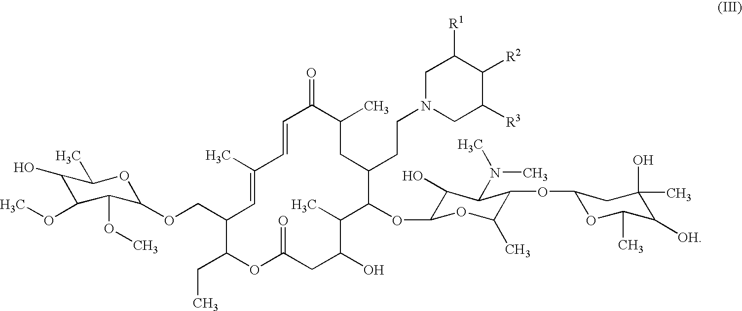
C1(O)C(OC)C(OC)C(OCC2C(CC)OC(=O)CC(O)C(C)C(OC3C(O)C(N(C)C)C(OC4OC(C)C([OH])C(O)(C)C4)C(C)O3)C(CCN3CC([R3])C([R2])C([R1])C3)CC(C)C(=O)C=CC(C)=C2)OC1C
